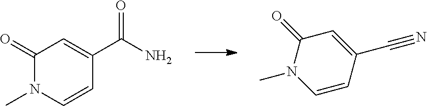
C1(=O)N(C)C=CC(C(N)=O)=C1.C1(=O)N(C)C=CC(C#N)=C1
